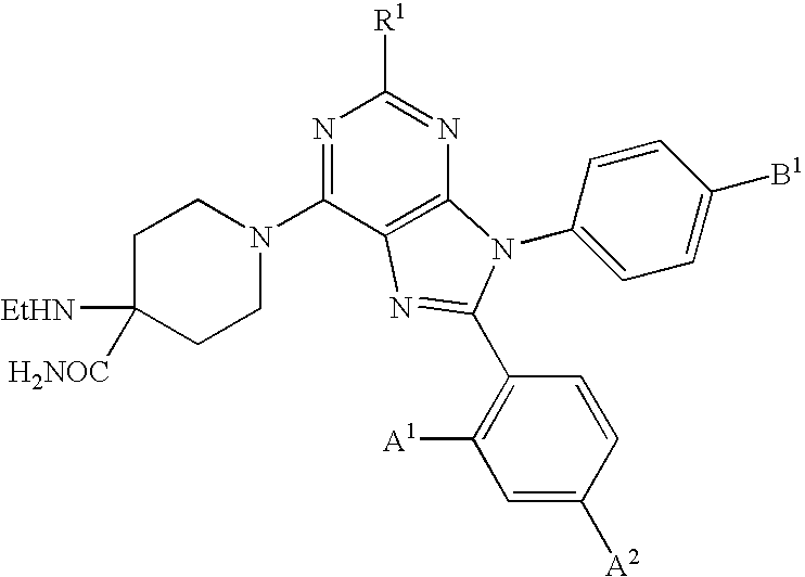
N1=C(N2CCC([EtHN])([H2NOC])CC2)C2=C(N=C1[R1])N(C1=CC=C([B1])C=C1)C(C1=C([A1])C=C([A2])C=C1)=N2
